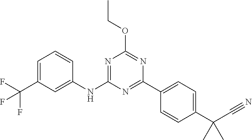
C1=C(C(F)(F)F)C=C(NC2=NC(OCC)=NC(C3=CC=C(C(C)(C)C#N)C=C3)=N2)C=C1
